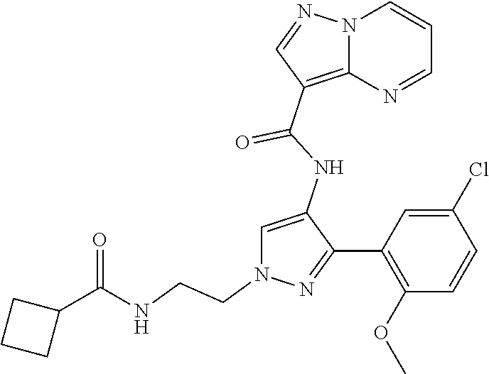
N12C(=C(C(NC3=CN(CCNC(C4CCC4)=O)N=C3C3=C(OC)C=CC(Cl)=C3)=O)C=N1)N=CC=C2
